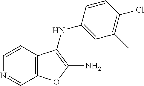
N1=CC2=C(C=C1)C(NC1=CC(C)=C(Cl)C=C1)=C(N)O2
